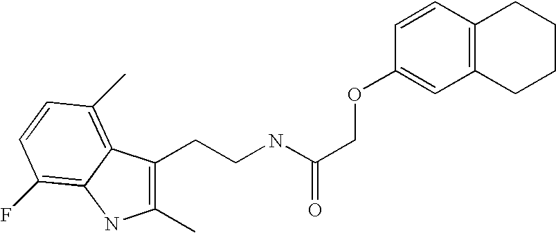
C1(C)=C(CCNC(COC2=CC3=C(C=C2)CCCC3)=O)C2=C(C)C=CC(F)=C2N1
